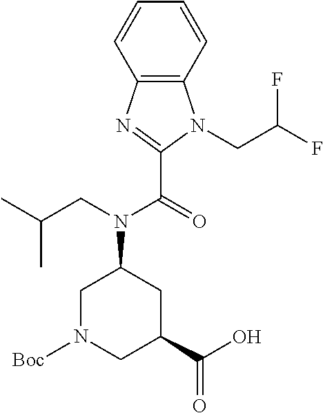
C12=C(C=CC=C1)N(CC(F)F)C(C(=O)N(CC(C)C)C1CN([Boc])CC(C(O)=O)C1)=N2
